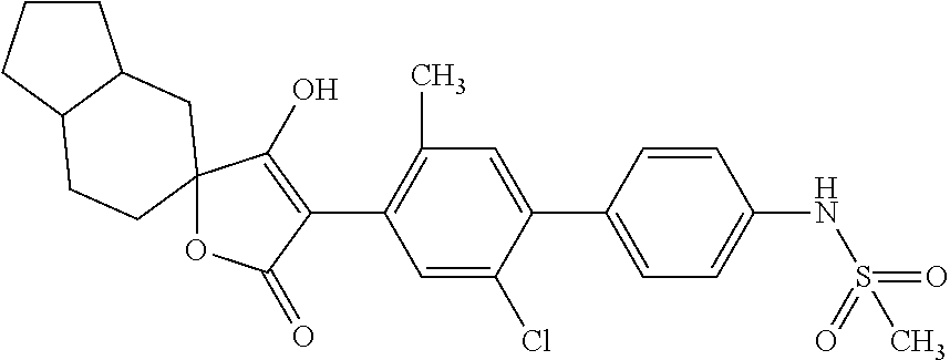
C1=C(Cl)C(C2=CC=C(NS(=O)(=O)C)C=C2)=CC(C)=C1C1=C(O)C2(OC1=O)CCC1CCCC1C2
